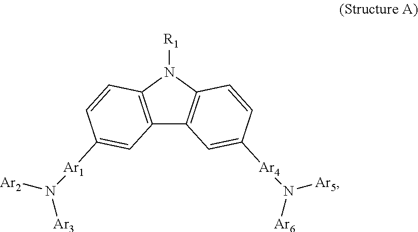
C12=C(N([R1])C3=C1C=C([Ar4]N([Ar5])[Ar6])C=C3)C=CC([Ar1]N([Ar2])[Ar3])=C2
